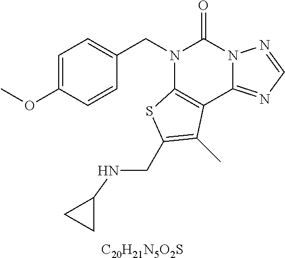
[C20H21N5O2S].C1=C(OC)C=CC(CN2C3=C(C4=NC=NN4C2=O)C(C)=C(CNC2CC2)S3)=C1
